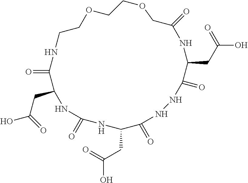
O=C1C(CC(=O)O)NC(=O)NC(CC(O)=O)C(=O)NNC(=O)C(CC(O)=O)NC(=O)COCCOCCN1
